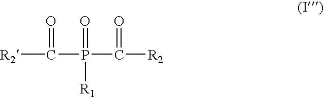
C(P(C(=O)[R2])([R1])=O)(=O)[R2]
